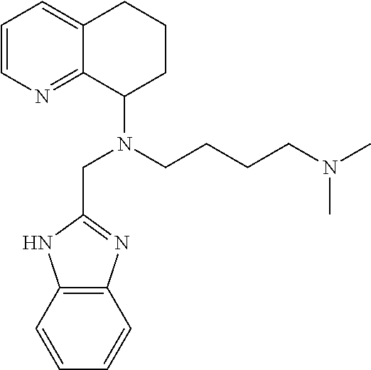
CN(CCCCN(CC1=NC2=C(N1)C=CC=C2)C1CCCC2=CC=CN=C12)C
